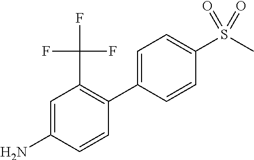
NC1=CC(C(F)(F)F)=C(C2=CC=C(S(C)(=O)=O)C=C2)C=C1
